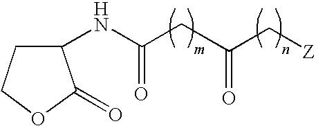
C1(NC(CC(C[Z])=O)=O)CCOC1=O
